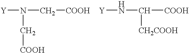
[Y]N(C[COOH])C[COOH].[Y]NC([COOH])[CH2COOH]
